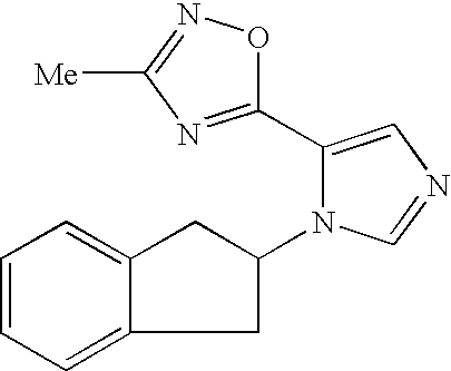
C1=CC=C2C(=C1)CC(N1C(C3=NC([Me])=NO3)=CN=C1)C2
